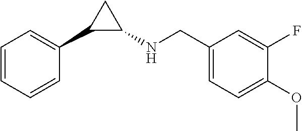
C1=CC=CC(C2C(NCC3=CC=C(OC)C(F)=C3)C2)=C1
